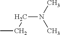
C(N(C)C)CC
